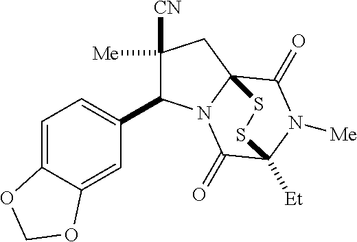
C1([Me])([CN])C(C2=CC=C3C(=C2)OCO3)N2C3(C1)C(=O)N([Me])C([Et])(C2=O)SS3
